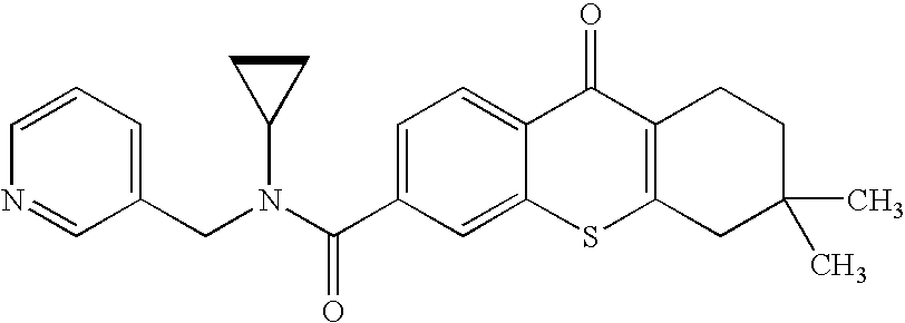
C1=CN=CC(CN(C(C2=CC=C3C(=C2)SC2=C(C3=O)CCC(C)(C)C2)=O)C2CC2)=C1
